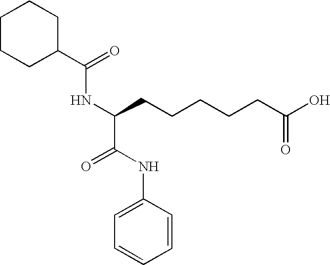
C1(C(=O)NC(CCCCCC(O)=O)C(NC2=CC=CC=C2)=O)CCCCC1
